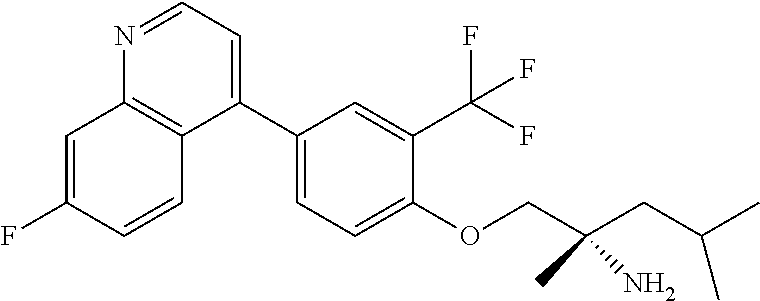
N1=CC=C(C2=CC=C(OCC(N)(C)CC(C)C)C(C(F)(F)F)=C2)C2=C1C=C(F)C=C2
